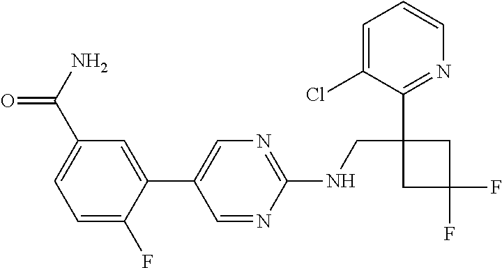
C1(NCC2(C3=NC=CC=C3Cl)CC(F)(F)C2)=NC=C(C2=CC(C(=O)N)=CC=C2F)C=N1
